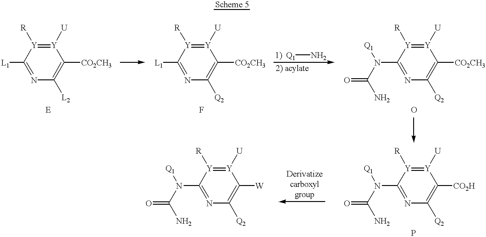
[Y]1([U])=[Y]([R])C([L1])=NC([L2])=C1[CO2CH3].[Y]1([U])=[Y]([R])C([L1])=NC([Q2])=C1[CO2CH3].[Q1]N.[Y]1([U])=[Y]([R])C(N(C(N)=O)[Q1])=NC([Q2])=C1[CO2CH3].[Y]1([U])=[Y]([R])C(N(C(=O)N)[Q1])=NC([Q2])=C1[CO2H].[Y]1([U])=[Y]([R])C(N(C(=O)N)[Q1])=NC([Q2])=C1[W]
